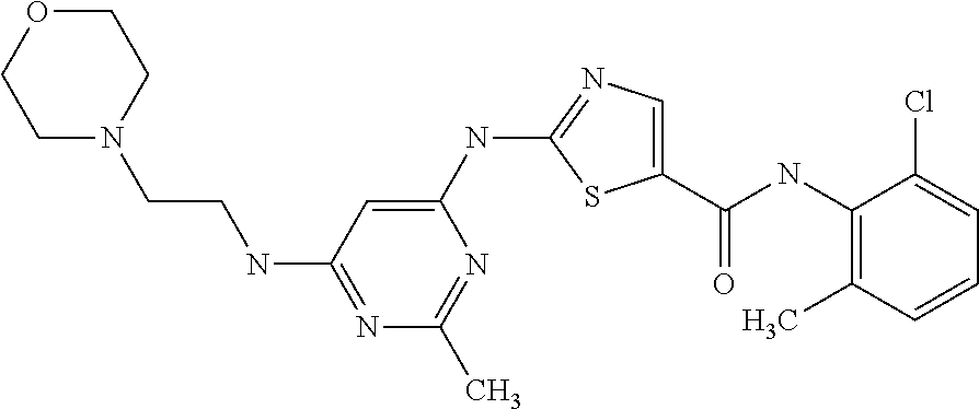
C1(NC2=NC=C(C(NC3=C(C)C=CC=C3Cl)=O)S2)=CC(NCCN2CCOCC2)=NC(C)=N1
